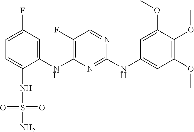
C1=C(F)C=C(NC2=C(F)C=NC(NC3=CC(OC)=C(OC)C(OC)=C3)=N2)C(NS(N)(=O)=O)=C1
